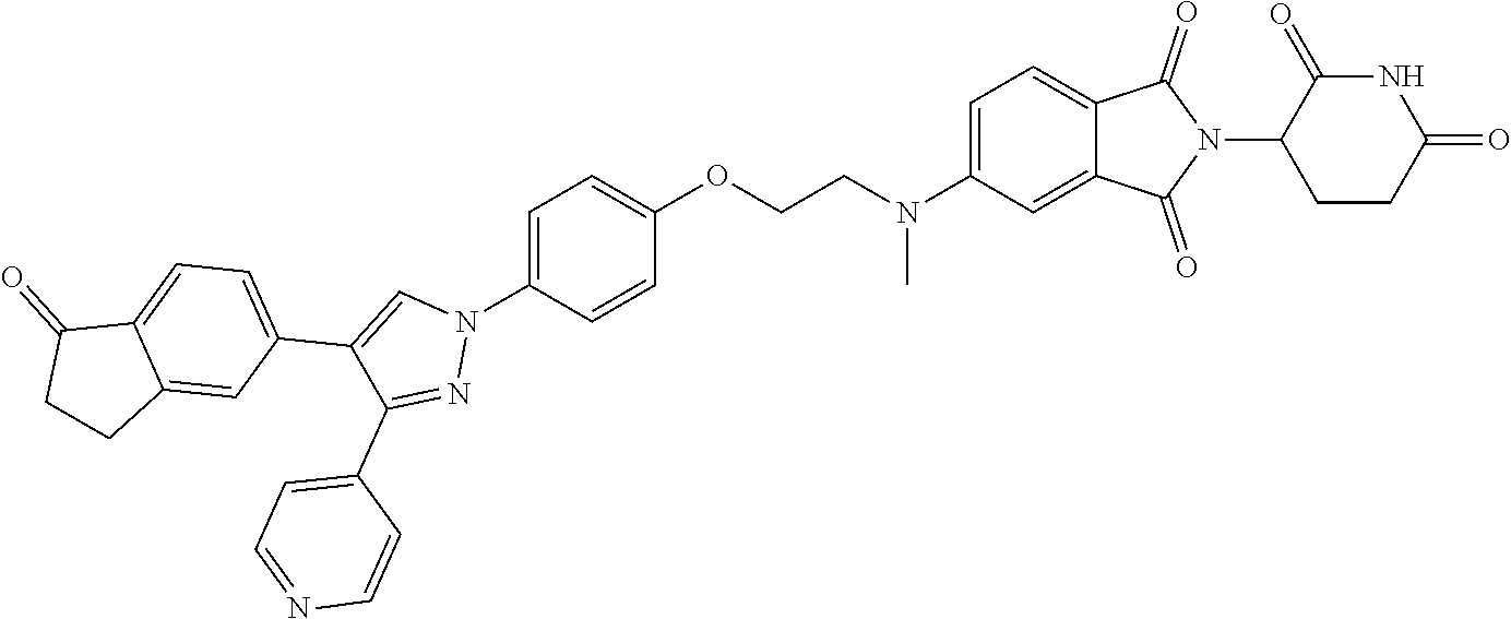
C1=C(N(CCOC2=CC=C(N3C=C(C4=CC=C5C(=C4)CCC5=O)C(C4=CC=NC=C4)=N3)C=C2)C)C=C2C(=C1)C(=O)N(C1CCC(=O)NC1=O)C2=O
